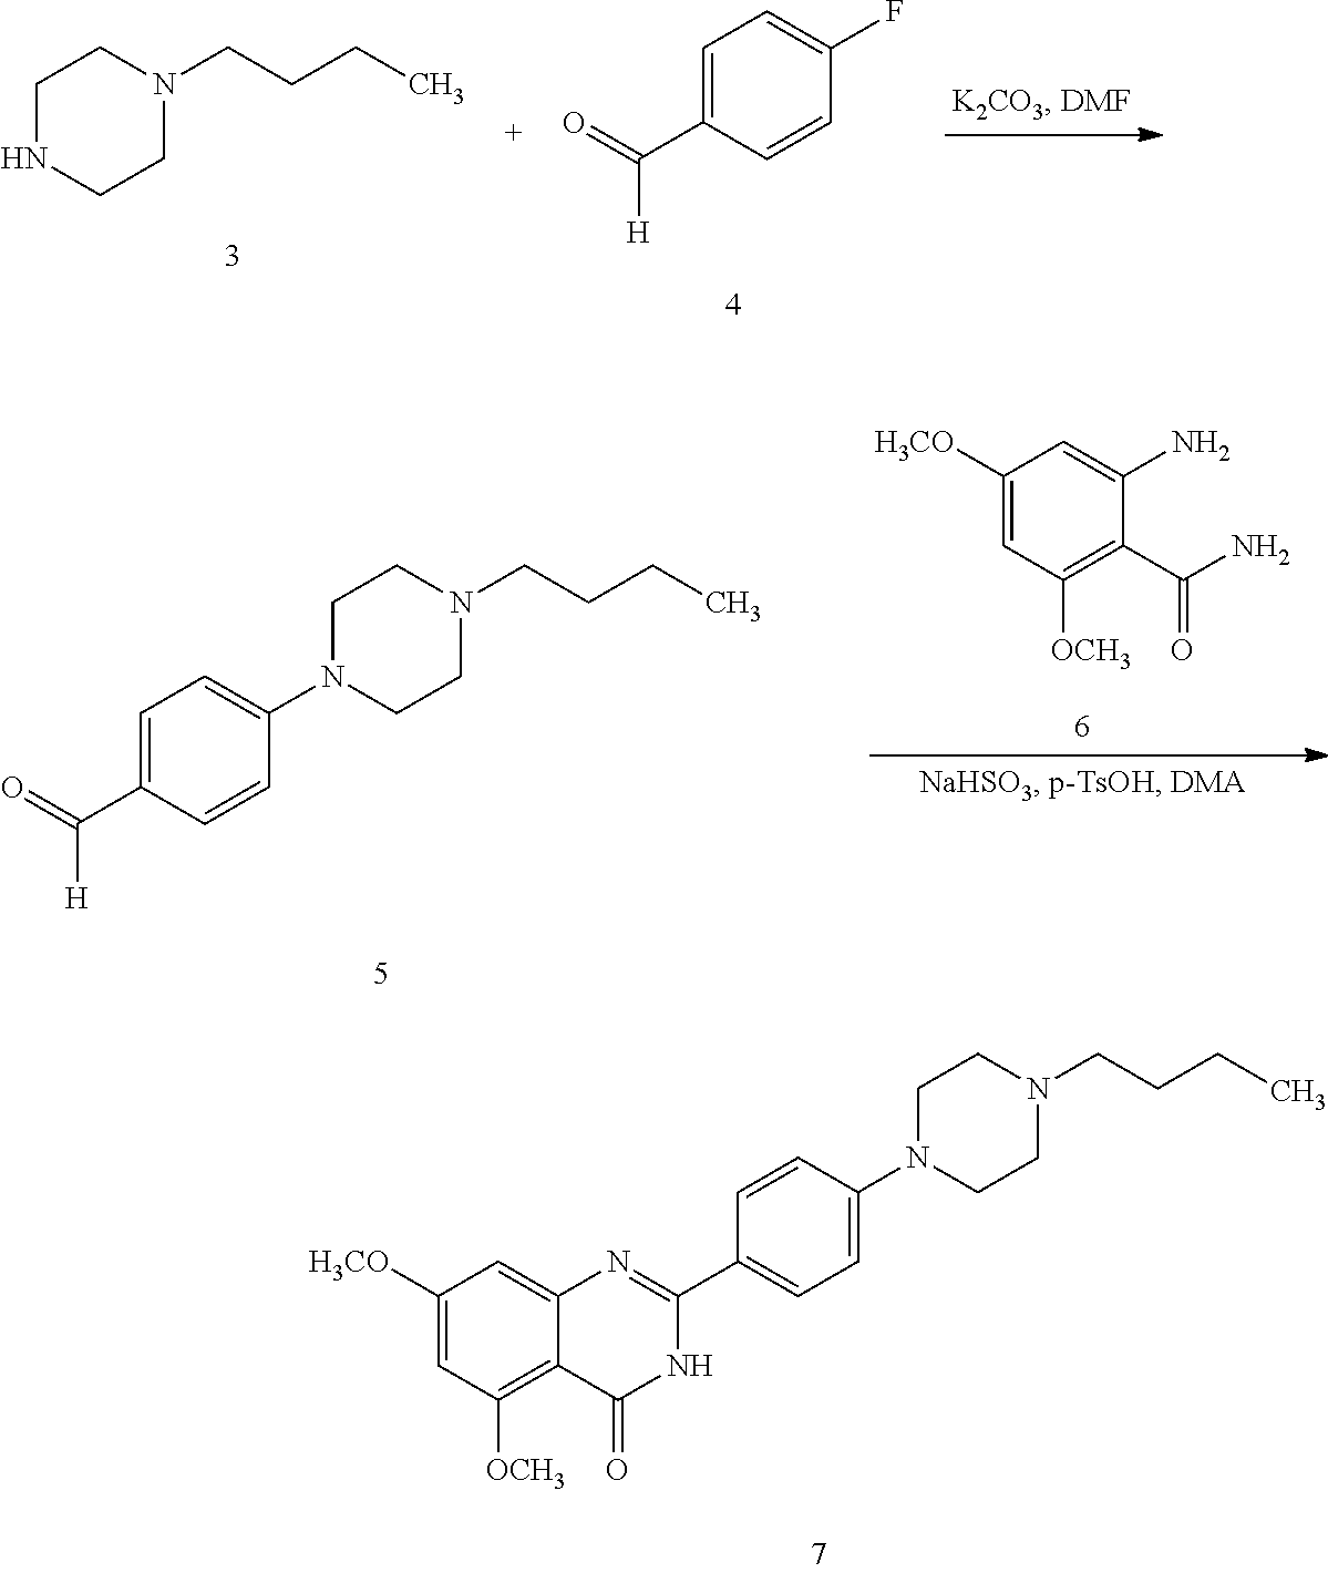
C1NCCN(CCCC)C1.C1=C(C(=O)[H])C=CC(F)=C1.C1([H3CO])=CC([OCH3])=C2C(=C1)N=C(C1=CC=C(N3CCN(CCCC)CC3)C=C1)NC2=O.C1=C(C(=O)[H])C=CC(N2CCN(CCCC)CC2)=C1.C1([H3CO])=CC([OCH3])=C(C(N)=O)C(N)=C1
